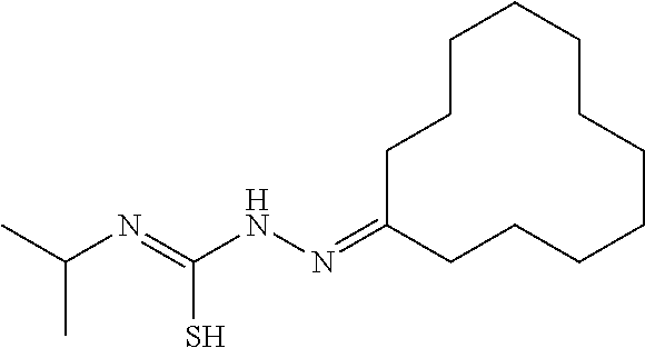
C1CCC(=NNC(=NC(C)C)S)CCCCCCCC1
